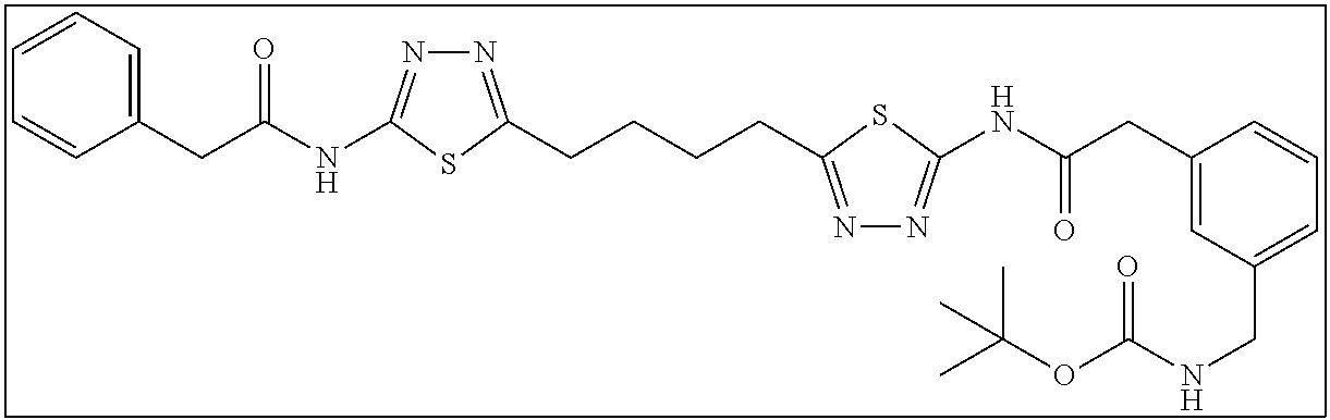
C1=CC=C(CC(NC2=NN=C(CCCCC3=NN=C(NC(CC4=CC(CNC(OC(C)(C)C)=O)=CC=C4)=O)S3)S2)=O)C=C1
